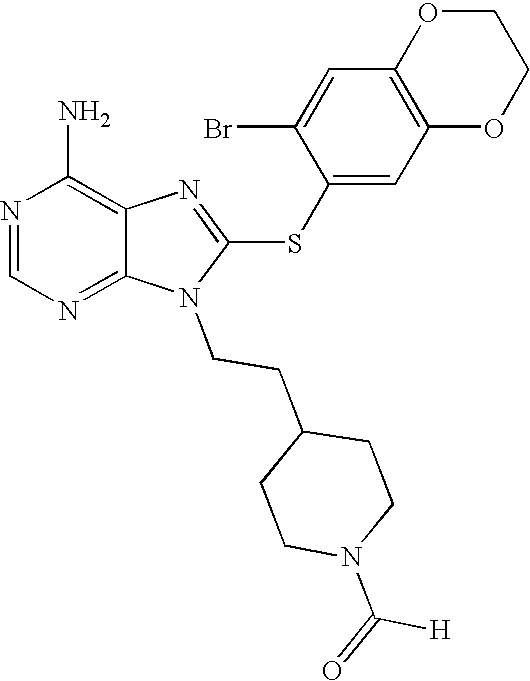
N1=CN=C2C(=C1N)N=C(SC1=CC3=C(C=C1Br)OCCO3)N2CCC1CCN(C([H])=O)CC1
